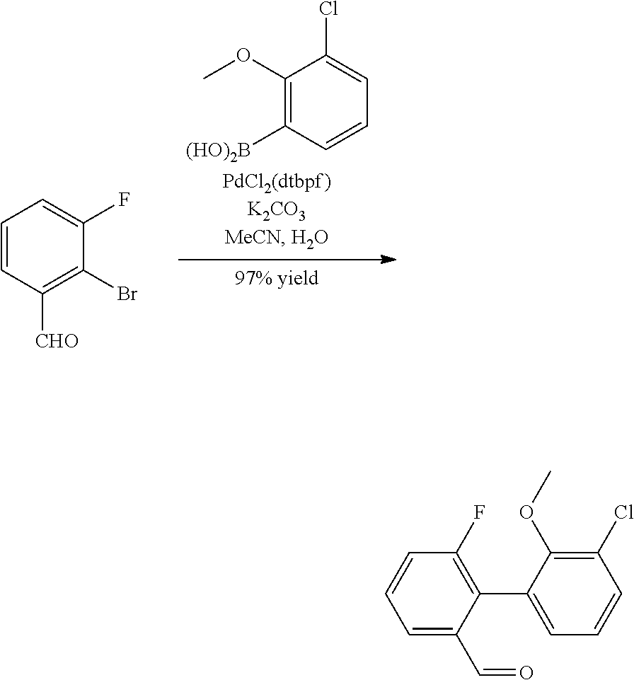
C1=CC([CHO])=C(Br)C(F)=C1.C1(OC)=C([(HO)2B])C=CC=C1Cl.C1=C(C=O)C(C2=CC=CC(Cl)=C2OC)=C(F)C=C1
